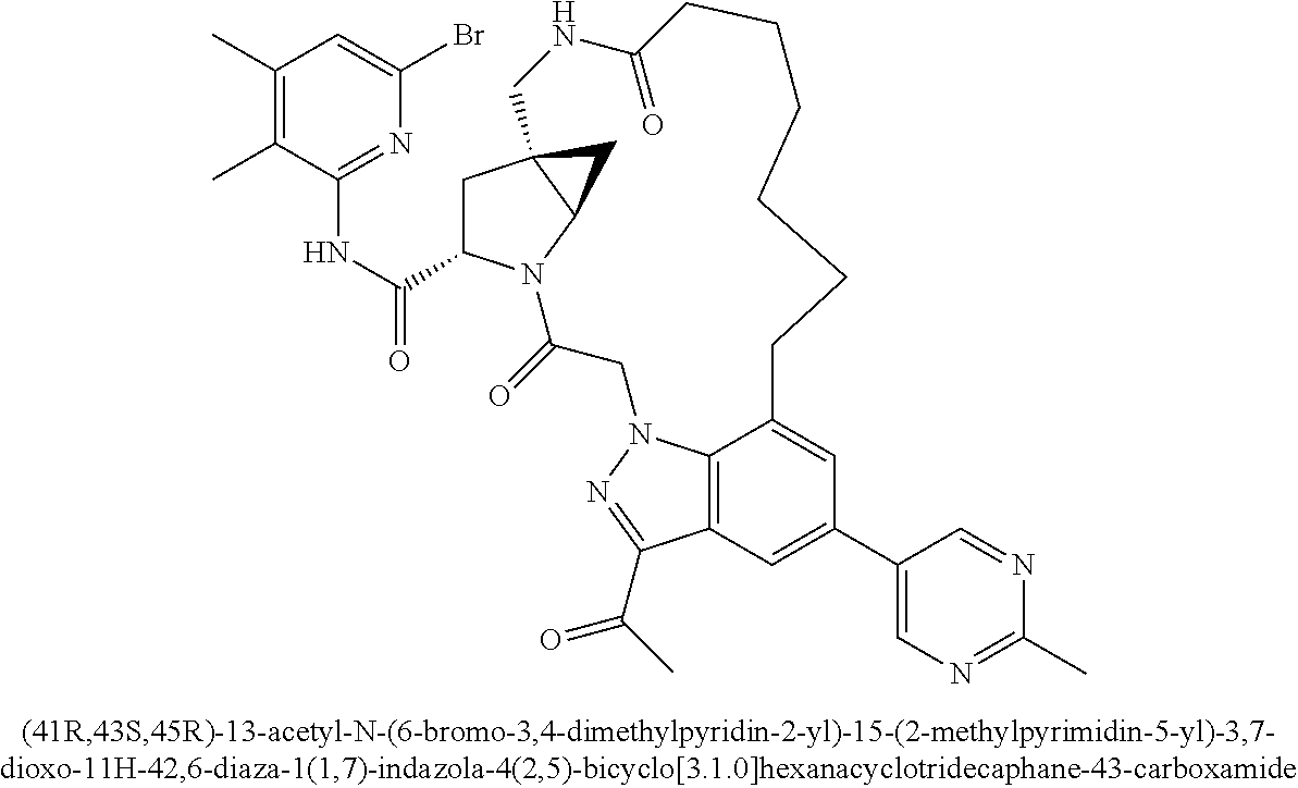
C1C23C(N(C(=O)CN4C5=C(C(C(C)=O)=N4)C=C(C4=CN=C(C)N=C4)C=C5CCCCCCC(=O)NC2)C1C(=O)NC1=NC(Br)=CC(C)=C1C)C3
